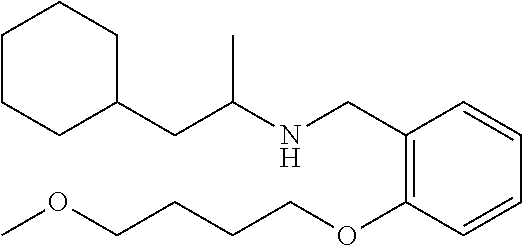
C1(CC(NCC2=C(OCCCCOC)C=CC=C2)C)CCCCC1
